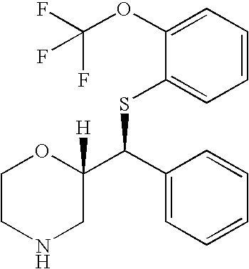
C1(OC(F)(F)F)=CC=CC=C1SC(C1([H])OCCNC1)C1=CC=CC=C1
